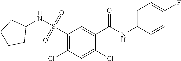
C1(S(=O)(=O)NC2CCCC2)=C(Cl)C=C(Cl)C(C(NC2=CC=C(F)C=C2)=O)=C1
